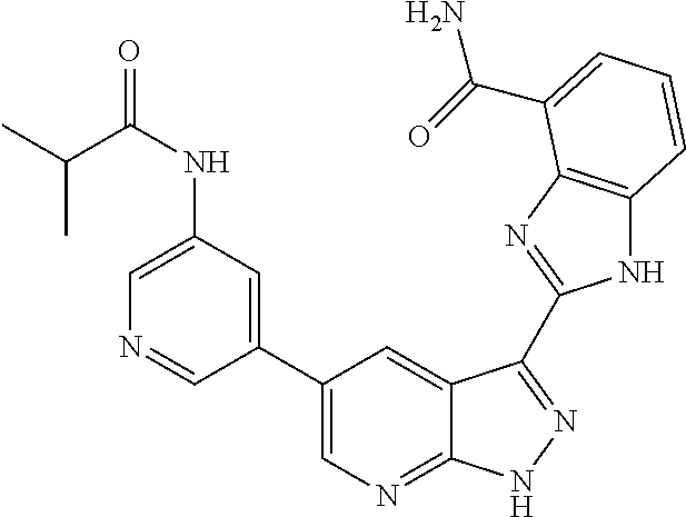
C1(C2=CN=C3C(=C2)C(C2=NC4=C(N2)C=CC=C4C(N)=O)=NN3)=CC(NC(=O)C(C)C)=CN=C1
